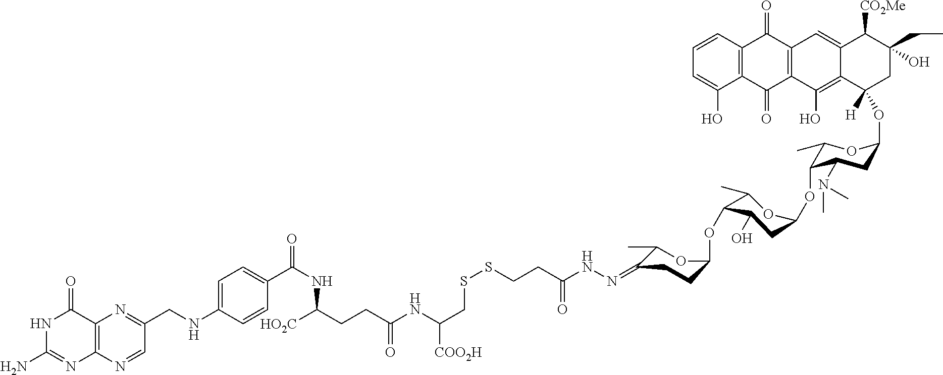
N1C(N)=NC2=C(C1=O)N=C(CNC1=CC=C(C(NC(CCC(NC(CSSCCC(NN=C3C(C)OC(OC4C(C)OC(OC5C(C)OC(OC6([H])C7=C(O)C8=C(C=C7C([CO2Me])C(CC)(O)C6)C(=O)C6=C(C8=O)C(O)=CC=C6)CC5N(C)C)CC4O)CC3)=O)[COO2H])=O)[HO2C])=O)C=C1)C=N2
